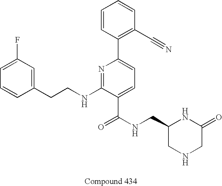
C1=CC(CCNC2=NC(C3=C(C#N)C=CC=C3)=CC=C2C(NCC2CNCC(=O)N2)=O)=CC(F)=C1
